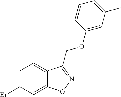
C1=C(Br)C=C2C(=C1)C(COC1=CC(C)=CC=C1)=NO2
